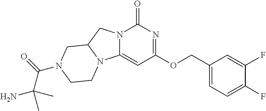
N12C(=CC(OCC3=CC=C(F)C(F)=C3)=NC1=O)N1C(C2)CN(C(C(N)(C)C)=O)CC1
